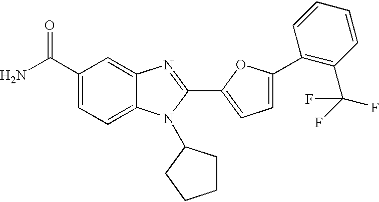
NC(C1=CC=C2C(=C1)N=C(C1=CC=C(C3=C(C(F)(F)F)C=CC=C3)O1)N2C1CCCC1)=O
